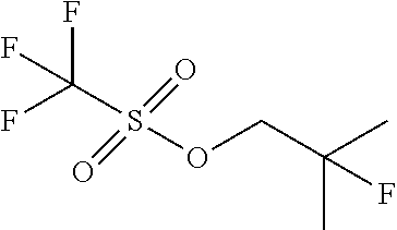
O(CC(C)(C)F)S(C(F)(F)F)(=O)=O
